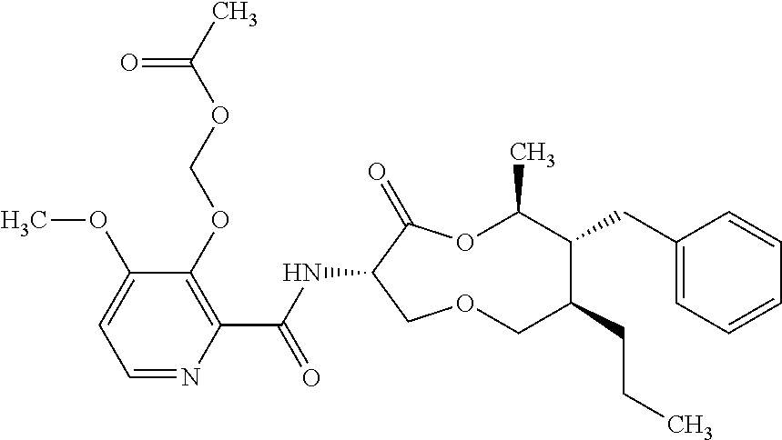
C1(OCOC(C)=O)=C(C(NC2C(=O)OC(C)C(CC3=CC=CC=C3)C(CCC)COC2)=O)N=CC=C1OC
